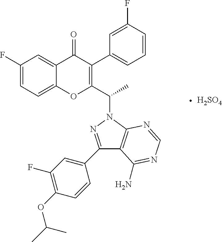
C1(F)=CC=C2C(=C1)C(=O)C(C1=CC=CC(F)=C1)=C(C(C)N1N=C(C3=CC(F)=C(OC(C)C)C=C3)C3=C1N=CN=C3N)O2.[H2SO4]
